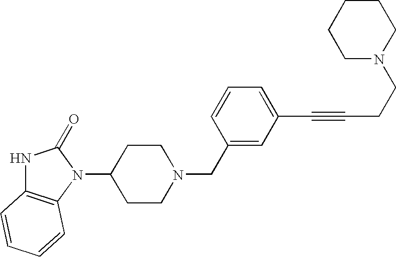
C1(CN2CCC(N3C(=O)NC4=C3C=CC=C4)CC2)=CC(C#CCCN2CCCCC2)=CC=C1
